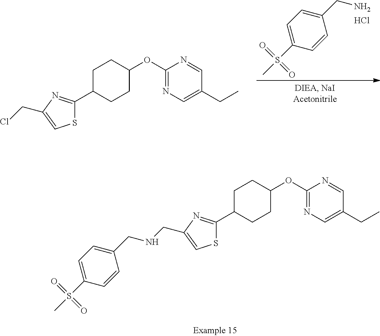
ClCC1=CSC(C2CCC(OC3=NC=C(CC)C=N3)CC2)=N1.C1(CN)=CC=C(S(C)(=O)=O)C=C1.Cl.C(C1=CSC(C2CCC(OC3=NC=C(CC)C=N3)CC2)=N1)NCC1=CC=C(S(C)(=O)=O)C=C1
